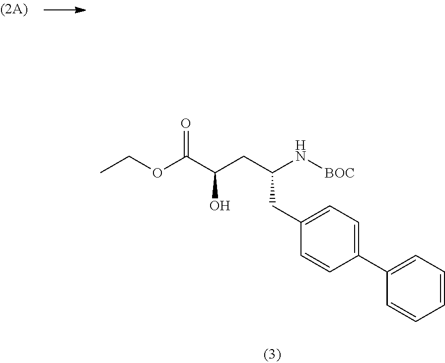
C(CC1=CC=C(C2=CC=CC=C2)C=C1)(N[BOC])CC(C(OCC)=O)O
